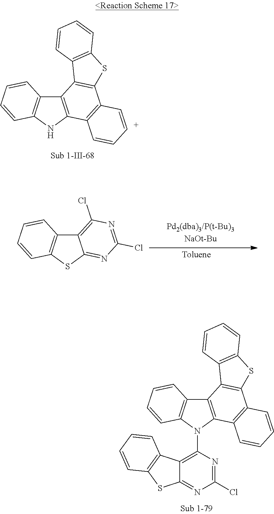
C12=C(NC3=C1C1=C(C4=C3C=C[C+]=C4)SC3=C1C=CC=C3)C=CC=C2.C12=C(SC3=NC(Cl)=NC(Cl)=C13)C=CC=C2.C12=C(N(C3=C4C(=NC(Cl)=N3)SC3=C4C=CC=C3)C3=C1C1=C(C4=C3C=CC=C4)SC3=C1C=CC=C3)C=CC=C2
